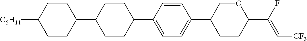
C1CC(C2CCC(C3=CC=C(C4CCC(C(F)=C[CF3])OC4)C=C3)CC2)CCC1[C5H11]
